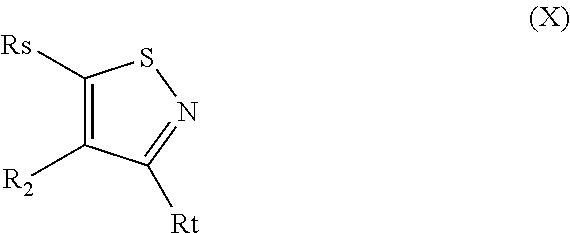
C1([Rs])=C([R2])C([Rt])=NS1
